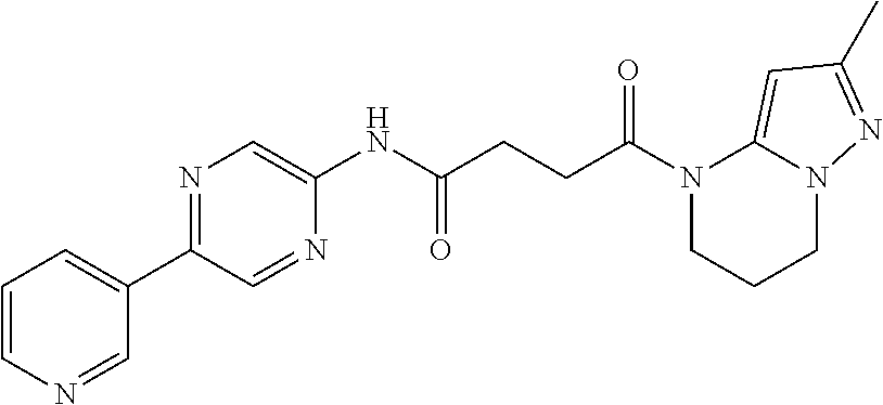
N1(C(CCC(NC2=CN=C(C3=CC=CN=C3)C=N2)=O)=O)CCCN2C1=CC(C)=N2
